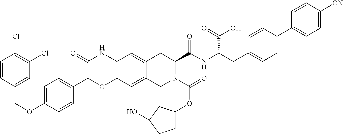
C1=C(OCC2=CC(Cl)=C(Cl)C=C2)C=CC(C2OC3=C(NC2=O)C=C2C(=C3)CN(C(=O)OC3CCC(O)C3)C(C(NC(CC3=CC=C(C4=CC=C([CN])C=C4)C=C3)C(=O)O)=O)C2)=C1
